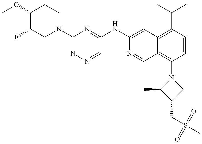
C1(OC)C(F)CN(C2=NN=CC(NC3=CC4=C(C(C)C)C=CC(N5C(C)C(CS(C)(=O)=O)C5)=C4C=N3)=N2)CC1
